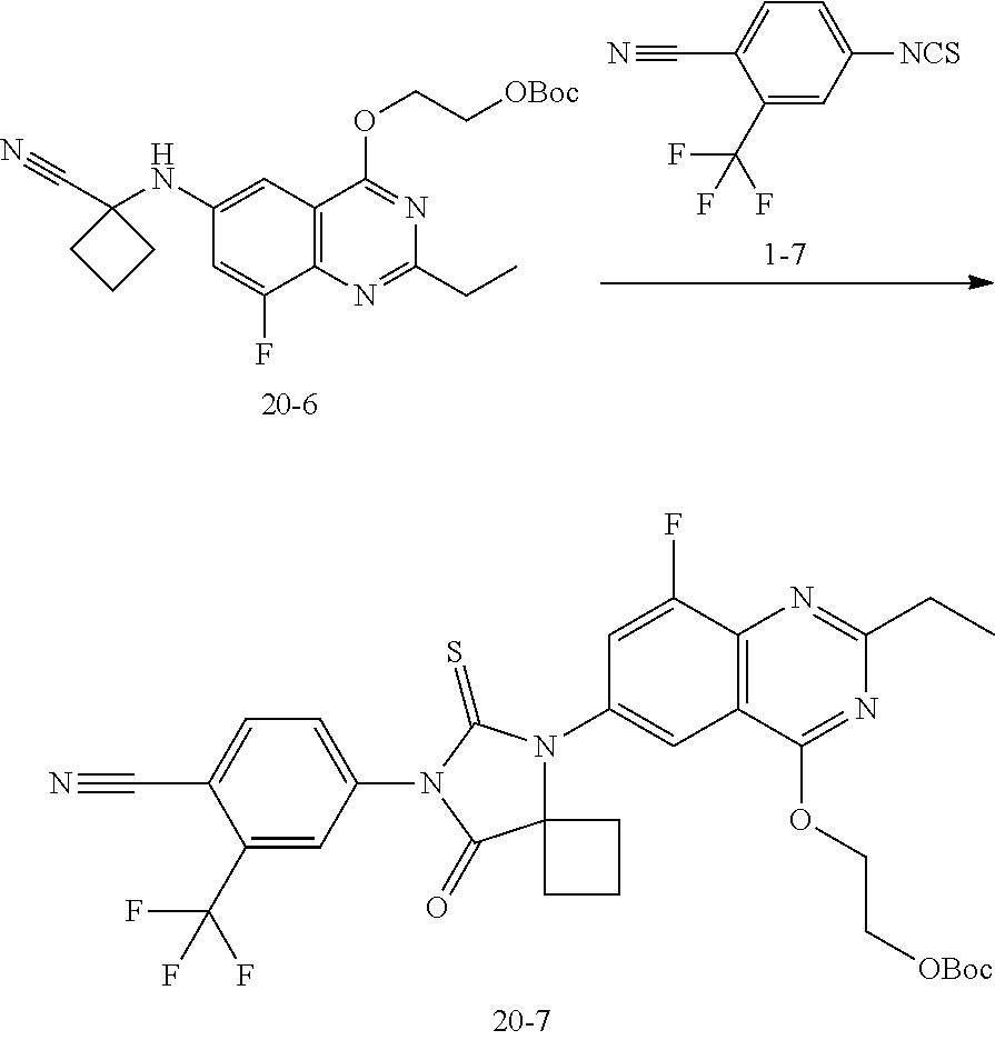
C12=C(C(OCC[OBoc])=NC(CC)=N1)C=C(N1C3(C(=O)N(C4=CC=C(C#N)C(C(F)(F)F)=C4)C1=S)CCC3)C=C2F.C12=C(N=C(CC)N=C1OCC[OBoc])C(F)=CC(NC1(C#N)CCC1)=C2.C1(C(F)(F)F)=CC([NCS])=CC=C1C#N
